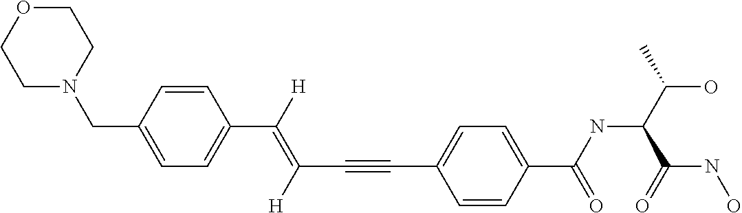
C(C#CC1=CC=C(C(NC(C(O)C)C(NO)=O)=O)C=C1)(=C([H])C1=CC=C(CN2CCOCC2)C=C1)[H]
